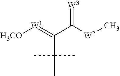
[H3CO][W1]=C(C([W2]C)=[W3])C(C)(C)C
